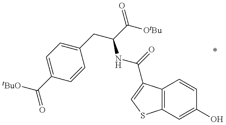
[tBuO]C(=O)C1=CC=C(CC(NC(=O)C2=CSC3=C2C=CC(O)=C3)C(=O)[OtBu])C=C1
